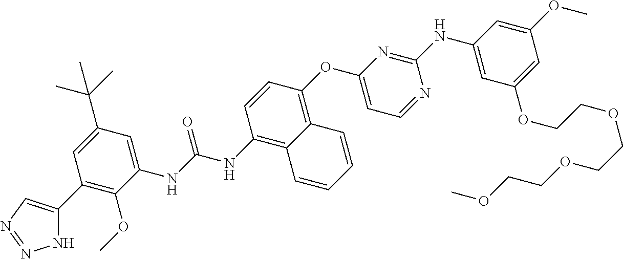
C1=CC(OC2=CC=NC(NC3=CC(OCCOCCOCCOC)=CC(OC)=C3)=N2)=C2C(=C1NC(=O)NC1=CC(C(C)(C)C)=CC(C3=CN=NN3)=C1OC)C=CC=C2
